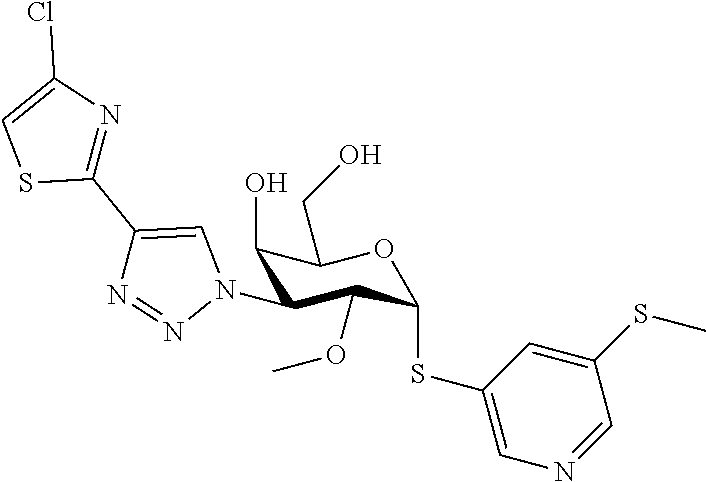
C1(O)C(N2C=C(C3=NC(Cl)=CS3)N=N2)C(OC)C(SC2=CN=CC(SC)=C2)OC1CO
